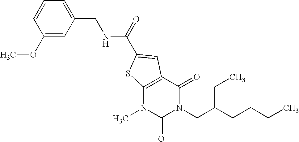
C1=CC(OC)=CC(CNC(=O)C2=CC3=C(N(C)C(=O)N(CC(CCCC)CC)C3=O)S2)=C1
